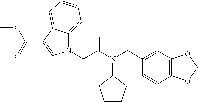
N1(CC(N(CC2=CC3=C(C=C2)OCO3)C2CCCC2)=O)C2=CC=CC=C2C(C(=O)OC)=C1
